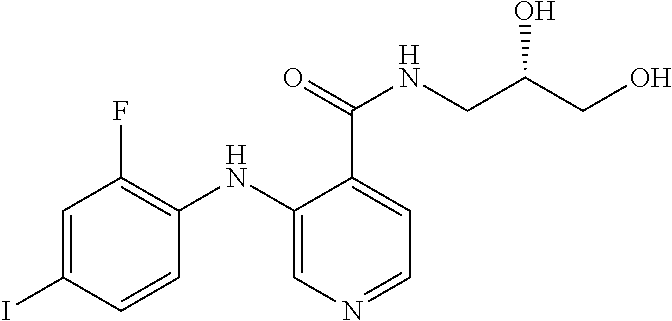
C1=C(I)C=CC(NC2=CN=CC=C2C(NCC(CO)O)=O)=C1F
